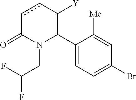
C1(C2=C([Y])ccC(=O)N2CC(F)F)=CC=C(Br)C=C1[Me]
